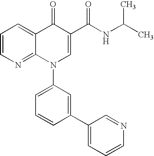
C1=CN=C2C(=C1)C(=O)C(C(NC(C)C)=O)=CN2C1=CC=CC(C2=CC=CN=C2)=C1
